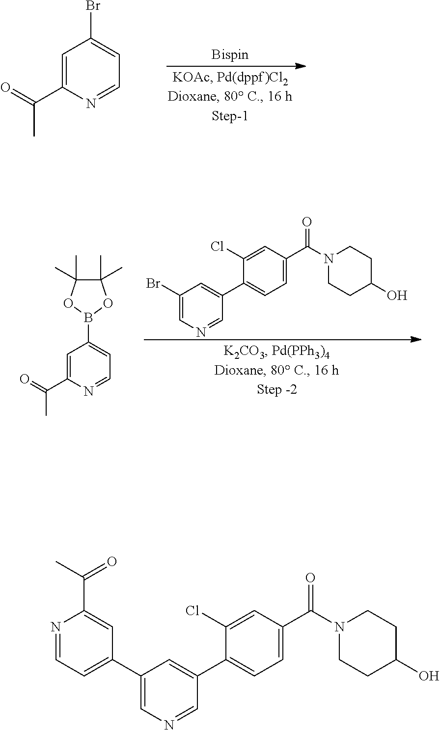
C1=C(C(=O)C)N=CC=C1Br.C1(Br)=CN=CC(C2=CC=C(C(N3CCC(O)CC3)=O)C=C2Cl)=C1.C1=C(C(=O)C)N=CC=C1B1OC(C)(C)C(C)(C)O1.C1(C2=CC=NC(C(=O)C)=C2)=CN=CC(C2=CC=C(C(N3CCC(O)CC3)=O)C=C2Cl)=C1
